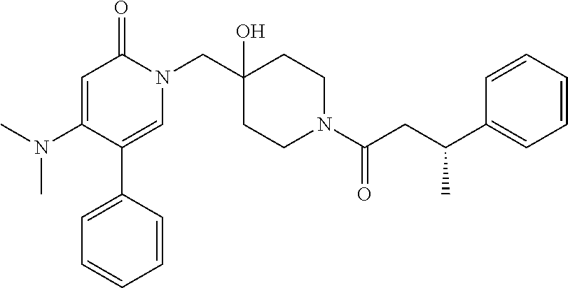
N1(CC2(O)CCN(C(=O)CC(C3=CC=CC=C3)C)CC2)C(=O)C=C(N(C)C)C(C2=CC=CC=C2)=C1
